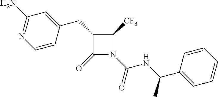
C1(CC2=CC(N)=NC=C2)C(=O)N(C(=O)NC(C2=CC=CC=C2)C)C1[CF3]
